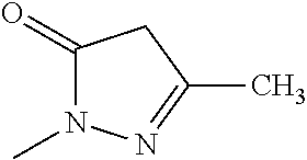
C1(=O)N(C)N=C(C)C1
